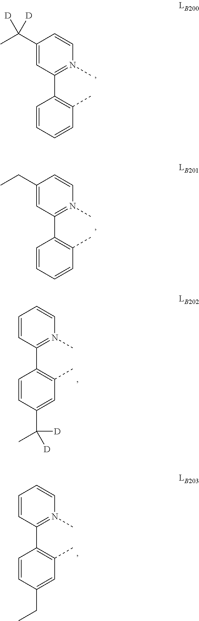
C1=CC=CC(C)=C1C1=N(C)C=CC(C(C)([D])[D])=C1.C1=CC=CC(C)=C1C1=N(C)C=CC(CC)=C1.C1=CC(C(C)([D])[D])=CC(C)=C1C1=N(C)C=CC=C1.C1=CC(CC)=CC(C)=C1C1=N(C)C=CC=C1
